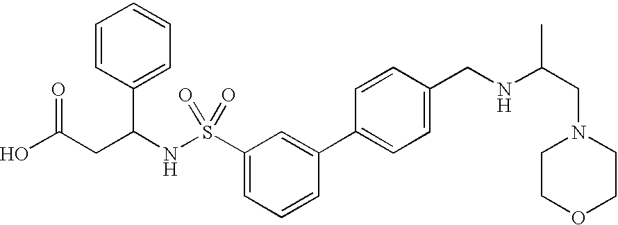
OC(CC(NS(C1=CC=CC(C2=CC=C(CNC(CN3CCOCC3)C)C=C2)=C1)(=O)=O)C1=CC=CC=C1)=O
